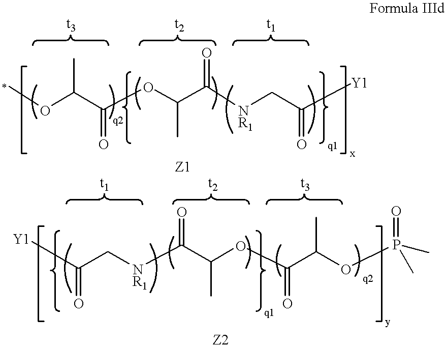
COC(C(OC(C([NR1]CC([Y1])=O)=O)C)=O)C.[Y1]C(C[NR1]C(C(OC(C(OP(=O)(C)C)C)=O)C)=O)=O
